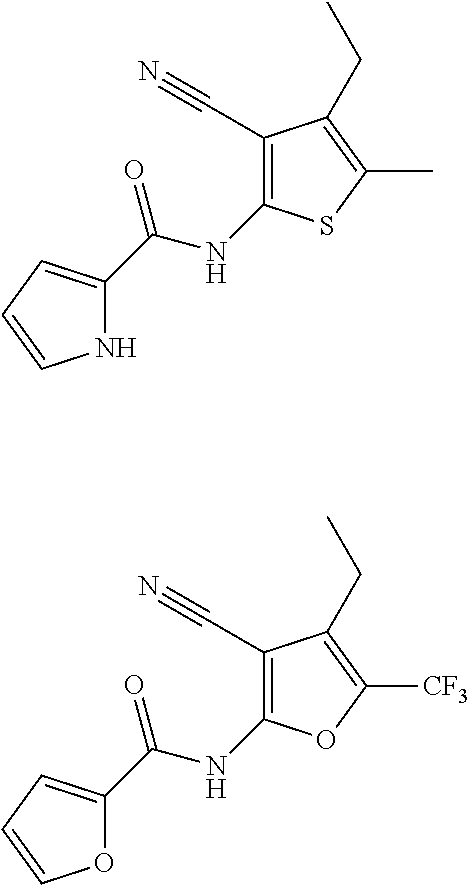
C1(C#N)=C(NC(C2=CC=CN2)=O)SC(C)=C1CC.C1(C#N)=C(NC(C2=CC=CO2)=O)OC([CF3])=C1CC
